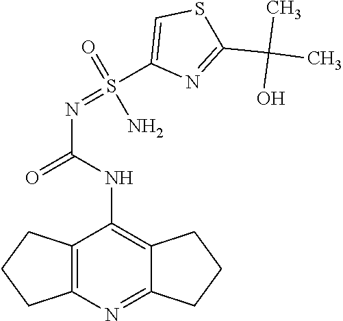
O=C(NC1=C2CCCC2=NC2=C1CCC2)N=S(C1=CSC(C(C)(C)O)=N1)(N)=O
